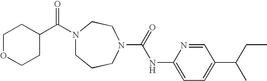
N1(C(C2CCOCC2)=O)CCCN(C(=O)NC2=CC=C(C(CC)C)C=N2)CC1
